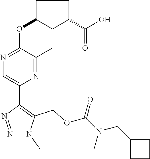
N1=C(OC2CC(C(O)=O)CC2)C(C)=NC(C2=C(COC(N(CC3CCC3)C)=O)N(C)N=N2)=C1
